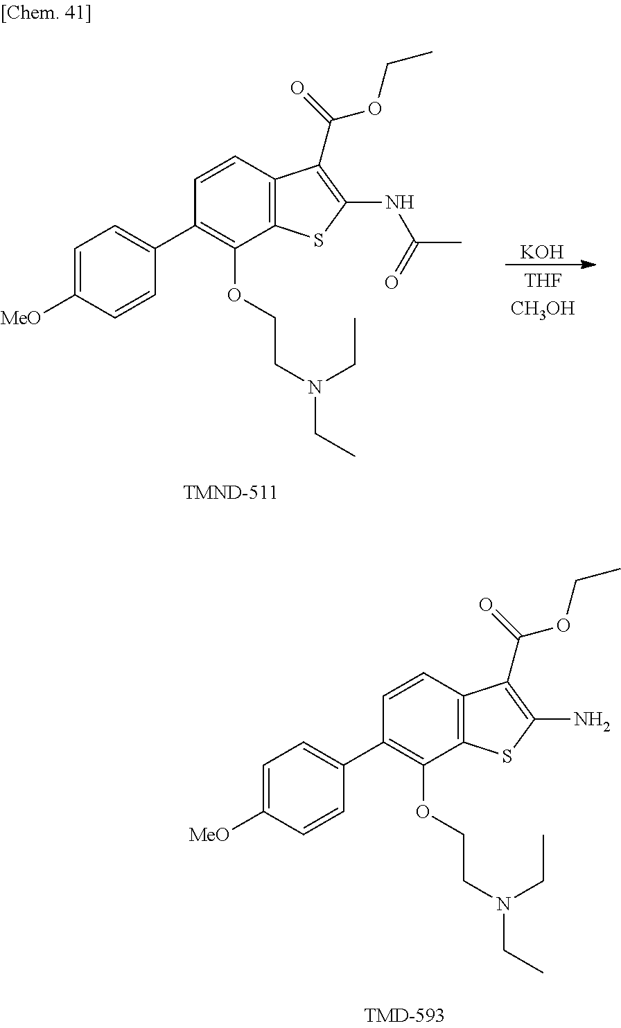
C12=C(C=CC(C3=CC=C([MeO])C=C3)=C1OCCN(CC)CC)C(C(=O)OCC)=C(N)S2.[KOH].C12=C(C=CC(C3=CC=C([MeO])C=C3)=C1OCCN(CC)CC)C(C(=O)OCC)=C(NC(C)=O)S2
